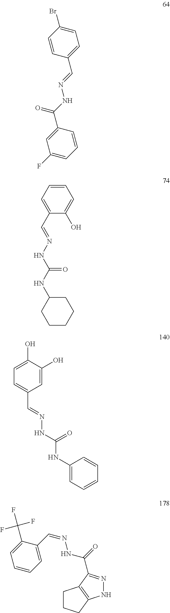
C1(C=NNC(C2=CC(F)=CC=C2)=O)=CC=C(Br)C=C1.C1=C(C=NNC(=O)NC2CCCCC2)C(O)=CC=C1.C1(O)=CC=C(C=NNC(=O)NC2=CC=CC=C2)C=C1O.C1(C(F)(F)F)=CC=CC=C1C=NNC(=O)C1=NNC2=C1CCC2
